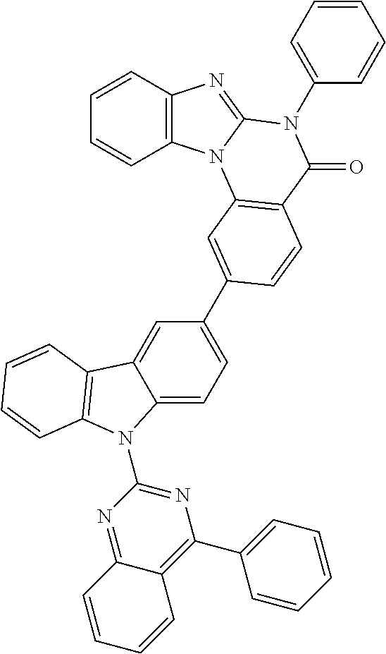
C1=CC2=C(C=C1)N1C(=N2)N(C2=CC=CC=C2)C(=O)C2=C1C=C(C1=CC=C3C(=C1)C1=C(N3C3=NC(C4=CC=CC=C4)=C4C(=N3)C=CC=C4)C=CC=C1)C=C2
